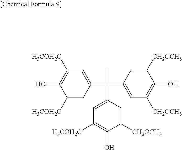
C1([H3COH2C])=CC(C(C)(C2=CC([H3COH2C])=C(O)C([CH2OCH3])=C2)C2=CC([CH2OCH3])=C(O)C([CH2OCH3])=C2)=CC([H3COH2C])=C1O
